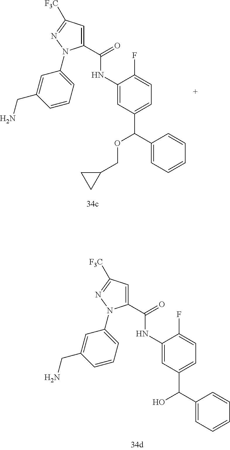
C1(C(NC2=CC(C(C3=CC=CC=C3)O)=CC=C2F)=O)=CC([F3C])=NN1C1=CC=CC(CN)=C1.C1(C(NC2=CC(C(C3=CC=CC=C3)OCC3CC3)=CC=C2F)=O)=CC([F3C])=NN1C1=CC=CC(CN)=C1
